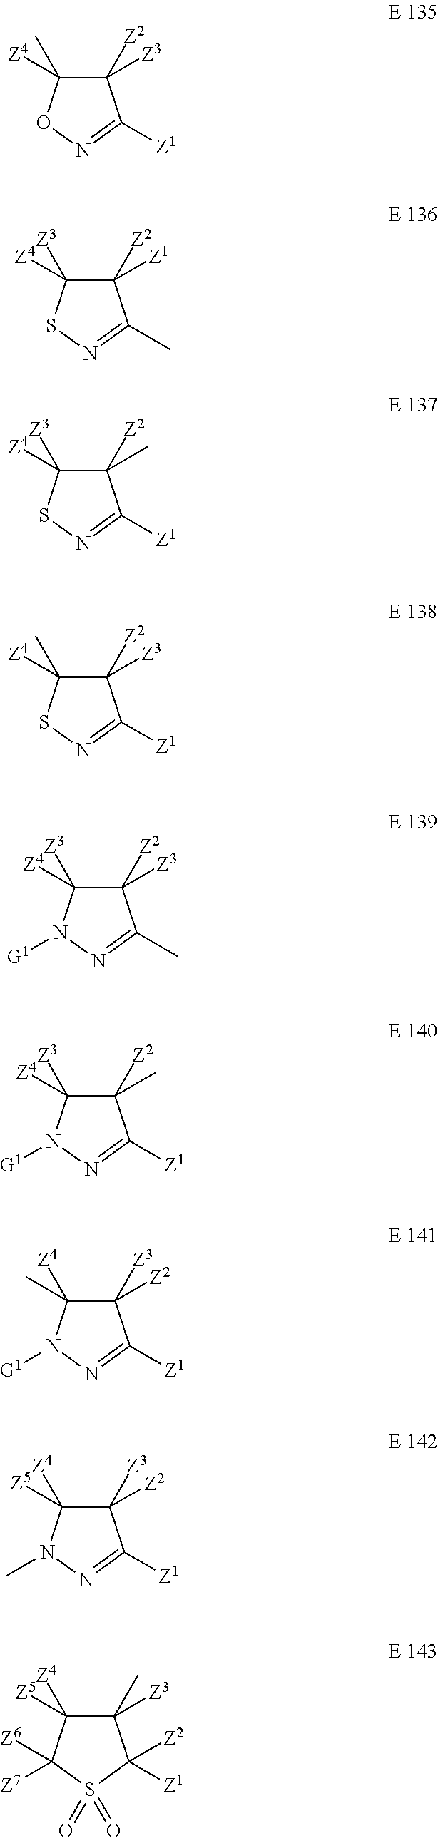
C1([Z2])([Z3])C(C)([Z4])ON=C1[Z1].C1([Z2])([Z1])C([Z3])([Z4])SN=C1C.C1([Z2])([Z3])C(C)([Z4])SN=C1[Z1].C1([Z2])([Z3])C([Z3])([Z4])N([G1])N=C1C.C1([Z2])(C)C([Z3])([Z4])N([G1])N=C1[Z1].C1([Z3])([Z2])C([Z4])(C)N([G1])N=C1[Z1].C1([Z3])([Z2])C([Z4])([Z5])N(C)N=C1[Z1].C1(C)([Z3])C([Z4])([Z5])C([Z7])([Z6])S(=O)(=O)C1([Z1])[Z2].C1([Z2])(C)C([Z3])([Z4])SN=C1[Z1]
